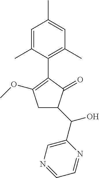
C1=C(C)C=C(C)C(C2=C(OC)CC(C(C3=CN=CC=N3)O)C2=O)=C1C
